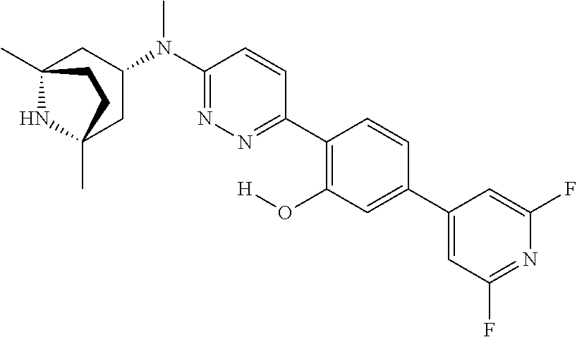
C12(C)NC(C)(CC(N(C3=NN=C(C4=C(O[H])C=C(C5=CC(F)=NC(F)=C5)C=C4)C=C3)C)C1)CC2
